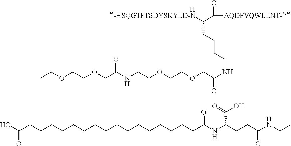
C(CCCCC(O)=O)CCCCCCCCCCCC(NC(CCC(NCC)=O)C(=O)O)=O.C(CCNC(COCCOCCNC(COCCOCC)=O)=O)CC([H-HSQGTFTSDYSKYLD-N])C(=O)[AQDFVQWLLNT-OH].[H]
